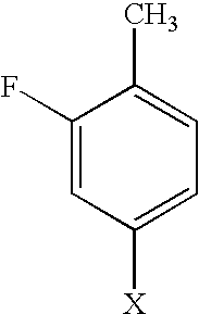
C1(F)=CC([X])=CC=C1C
